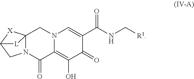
N12C3(CN4C(=C(O)C(=O)C(C(NC[R1])=O)=C4)C1=O)[X]C(C2)[L]3
